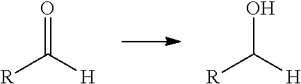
O=C([H])[R].OC([H])[R]
